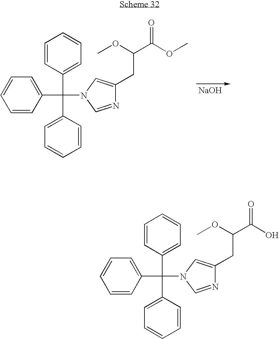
[NaOH].C1=CC(C(C2=CC=CC=C2)(C2=CC=CC=C2)N2C=C(CC(C(OC)=O)OC)N=C2)=CC=C1.C1=CC(C(C2=CC=CC=C2)(C2=CC=CC=C2)N2C=C(CC(C(O)=O)OC)N=C2)=CC=C1
